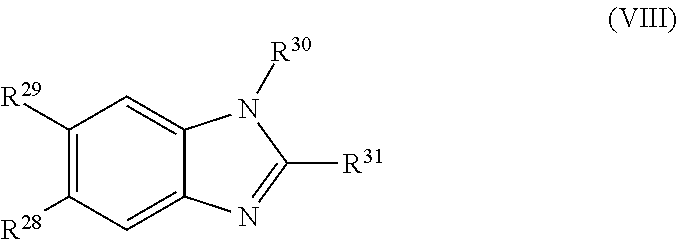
C1([R29])=C([R28])C=C2C(=C1)N([R30])C([R31])=N2
